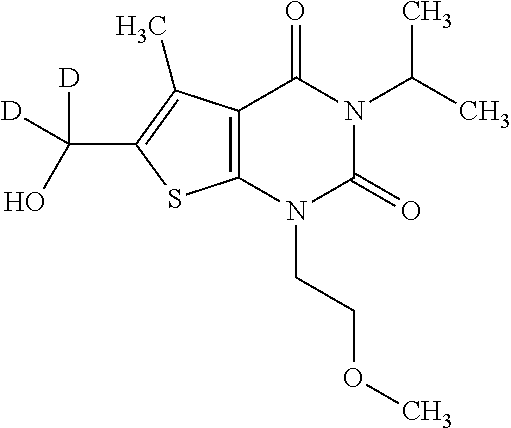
C12=C(N(CCOC)C(=O)N(C(C)C)C1=O)SC(C(O)([D])[D])=C2C
